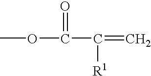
COC(C([R1])=C)=O
